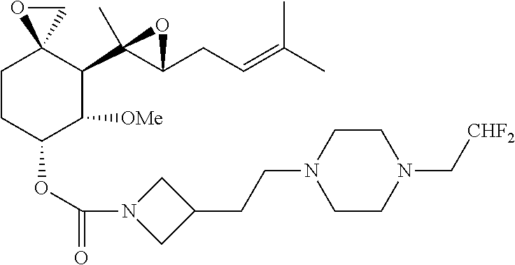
C1CC(OC(=O)N2CC(CCN3CCN(C[CHF2])CC3)C2)C([OMe])C(C2(C)C(CC=C(C)C)O2)C12CO2
